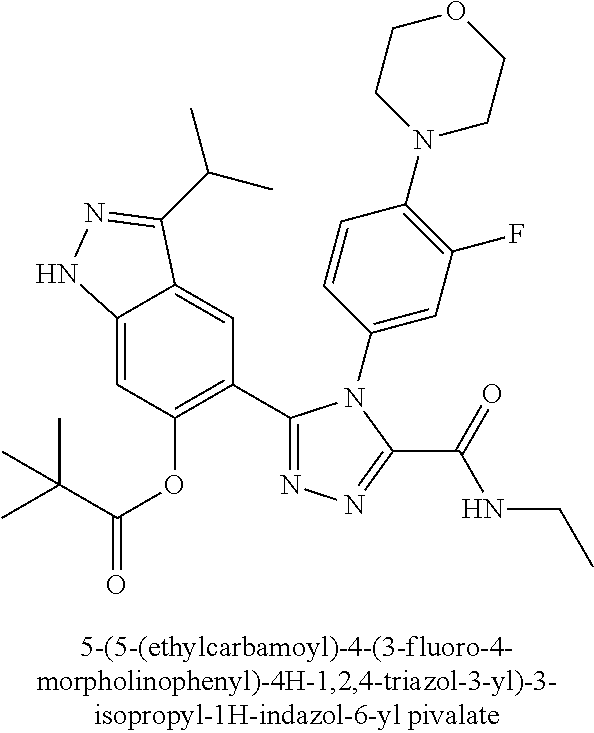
C12=CC(OC(=O)C(C)(C)C)=C(C3=NN=C(C(=O)NCC)N3C3=CC(F)=C(N4CCOCC4)C=C3)C=C1C(C(C)C)=NN2
